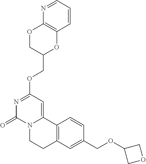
N1=CC=CC2=C1OCC(COC1=NC(=O)N3C(=C1)C1=C(CC3)C=C(COC3COC3)C=C1)O2
